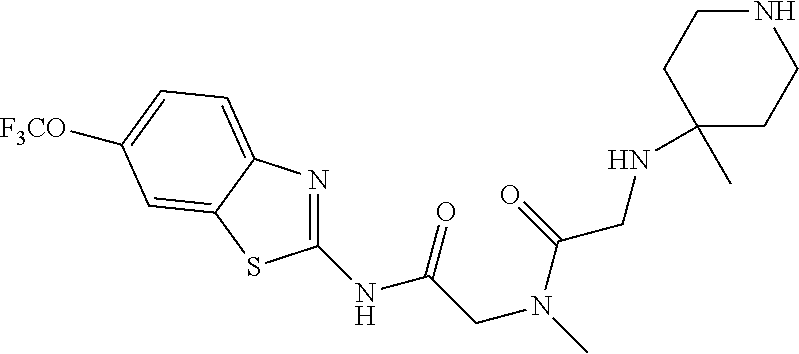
C1(NC(=O)CN(C)C(=O)CNC2(C)CCNCC2)=NC2=CC=C([F3CO])C=C2S1
